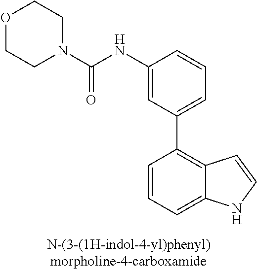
C1(NC(N2CCOCC2)=O)=CC(C2=C3C(=CC=C2)NC=C3)=CC=C1
